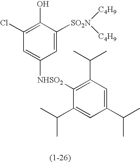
C1(Cl)=C(O)C([SO2N]([C4H9])[C4H9])=CC([NHSO2]C2=C(C(C)C)C=C(C(C)C)C=C2C(C)C)=C1
